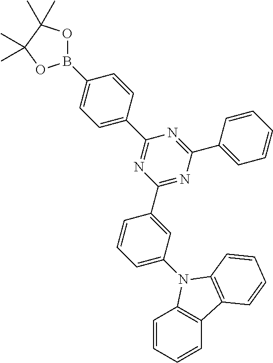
B1(C2=CC=C(C3=NC(C4=CC(N5C6=C(C=CC=C6)C6=C5C=CC=C6)=CC=C4)=NC(C4=CC=CC=C4)=N3)C=C2)OC(C)(C)C(C)(C)O1
